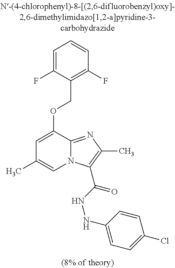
C1=C(F)C(COC2=CC(C)=CN3C2=NC(C)=C3C(NNC2=CC=C(Cl)C=C2)=O)=C(F)C=C1
